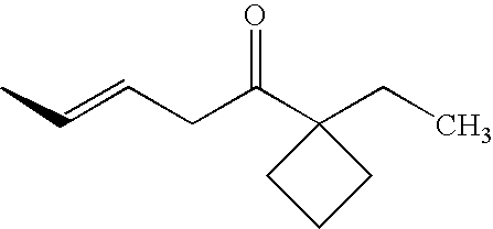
CC=CCC(C1(CC)CCC1)=O
